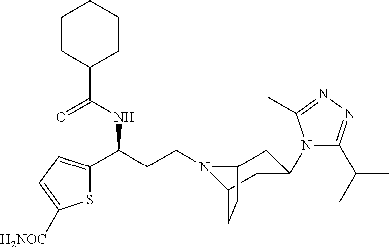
N1(CCC(C2=CC=C([H2NOC])S2)NC(C2CCCCC2)=O)C2CC(N3C(C(C)C)=NN=C3C)CC1CC2
